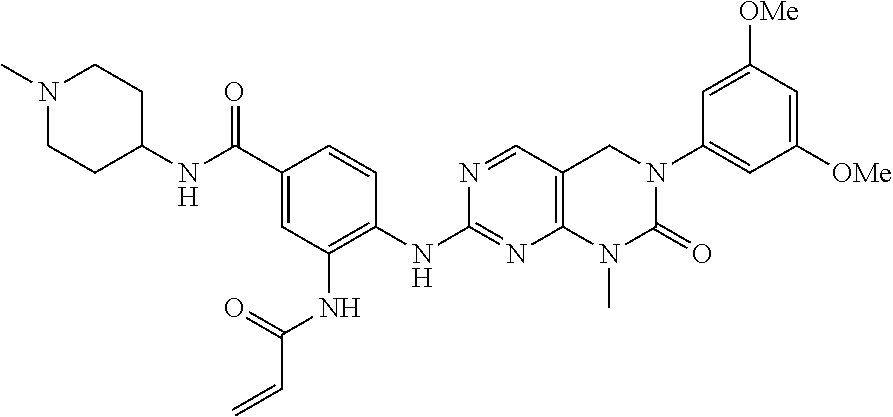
N(C(=O)C=C)C1=C(NC2=NC3=C(C=N2)CN(C2=CC([OMe])=CC([OMe])=C2)C(=O)N3C)C=CC(C(NC2CCN(C)CC2)=O)=C1
